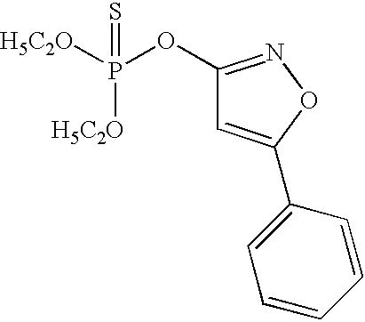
C1(OP([H5C2O])([H5C2O])=S)=NOC(C2=CC=CC=C2)=C1
